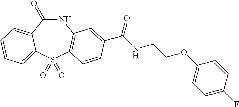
C1(=O)NC2=C(S(=O)(=O)C3=CC=CC=C13)C=CC(C(NCCOC1=CC=C(F)C=C1)=O)=C2
